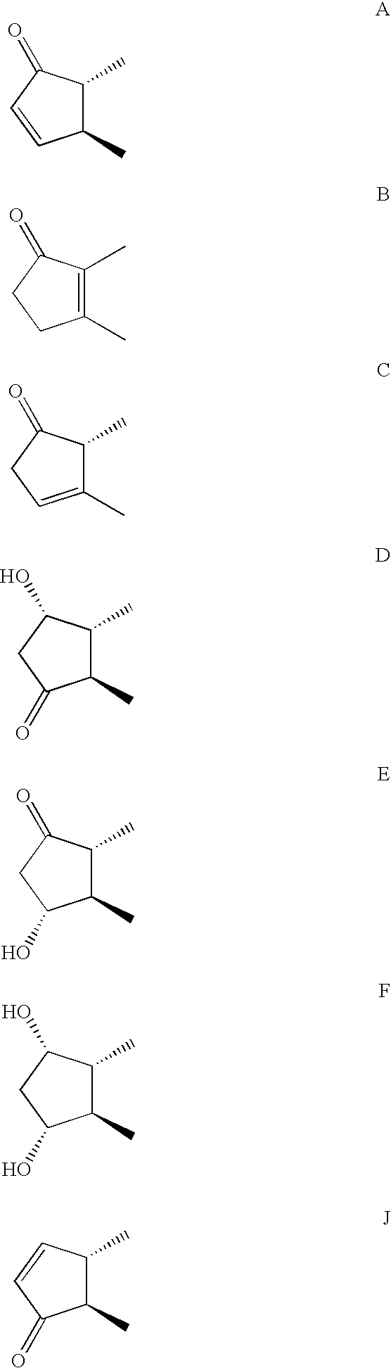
C1(C)C(C)C(=O)C=C1.C1(C)=C(C)C(=O)CC1.C1(C)=CCC(=O)C1C.C1(C)C(C)C(O)CC1=O.C1(C)C(C)C(=O)CC1O.C1(C)C(C)C(O)CC1O.C1(C)C(C)C=CC1=O
